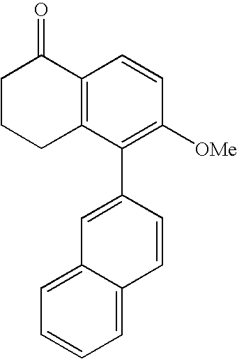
C1C2=C(C(=O)CC1)C=CC([OMe])=C2C1=CC2=CC=CC=C2C=C1
